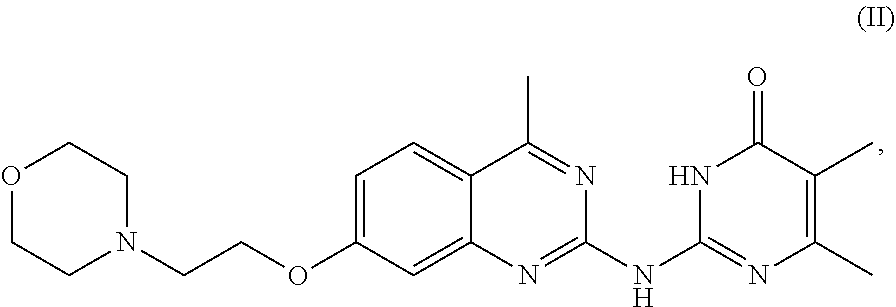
C1=C(OCCN2CCOCC2)C=C2C(=C1)C(C)=NC(NC1=NC(C)=C(C)C(=O)N1)=N2
